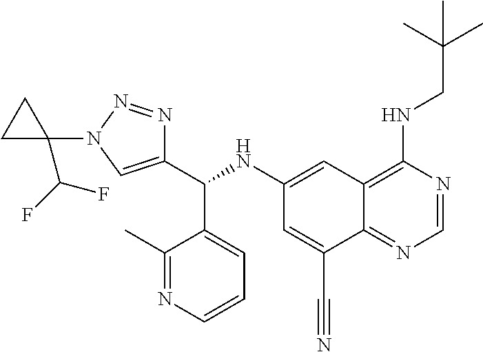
C1(NC(C2=CN(C3(C(F)F)CC3)N=N2)C2=CC=CN=C2C)=CC2=C(NCC(C)(C)C)N=CN=C2C(C#N)=C1
